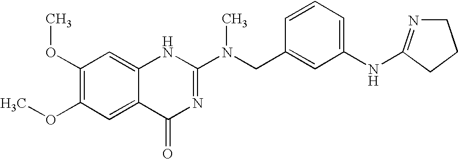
C1(OC)=C(OC)C=C2C(=C1)NC(N(CC1=CC(NC3=NCCC3)=CC=C1)C)=NC2=O
